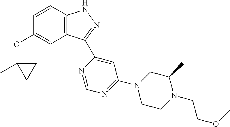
C1=CC2=C(C=C1OC1(C)CC1)C(C1=CC(N3CCN(CCOC)C(C)C3)=NC=N1)=NN2
